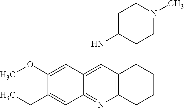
C12=C(C(NC3CCN(C)CC3)=C3C(=N1)C=C(CC)C(OC)=C3)CCCC2
